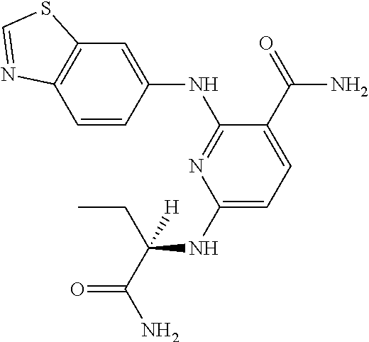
C1(NC(CC)([H])C(=O)N)=CC=C(C(N)=O)C(NC2=CC3=C(C=C2)N=CS3)=N1
